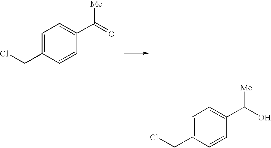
C1=C(CCl)C=CC(C(=O)[Me])=C1.C1=C(CCl)C=CC(C(O)[Me])=C1
